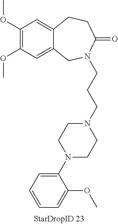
C1(OC)=C(OC)C=C2C(=C1)CCC(=O)N(CCCN1CCN(C3=CC=CC=C3OC)CC1)C2
